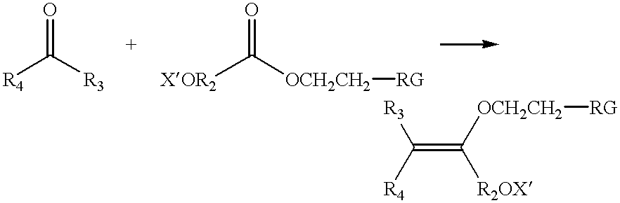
[R4]C(=O)[R3].[XOR2]C(=O)[OCH2CH2][RG].[R3]C([R4])=C([OCH2CH2][RG])[R2OX]
